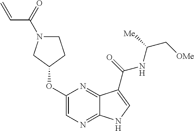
C1(OC2CCN(C(=O)C=C)C2)=CN=C2C(=N1)C(C(=O)NC(C[OMe])[Me])=CN2
